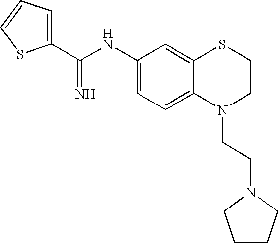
C1(C(NC2=CC=C3C(=C2)SCCN3CCN2CCCC2)=N)=CC=CS1
